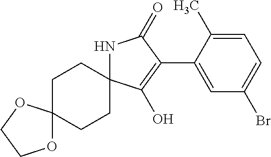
C1CC2(CCC13OCCO3)NC(=O)C(C1=CC(Br)=CC=C1C)=C2O
